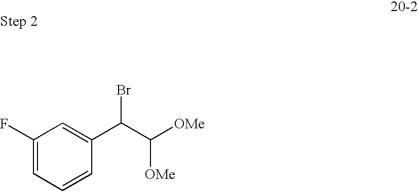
C1(F)=CC=CC(C(C([OMe])[OMe])Br)=C1
